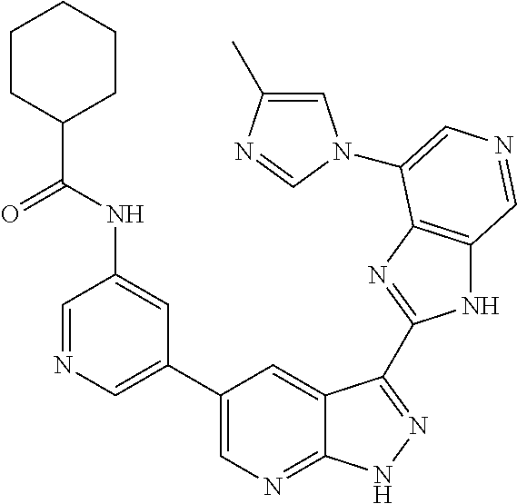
C1(C2=CN=CC(NC(C3CCCCC3)=O)=C2)=CN=C2C(=C1)C(C1=NC3=C(N1)C=NC=C3N1C=C(C)N=C1)=NN2
